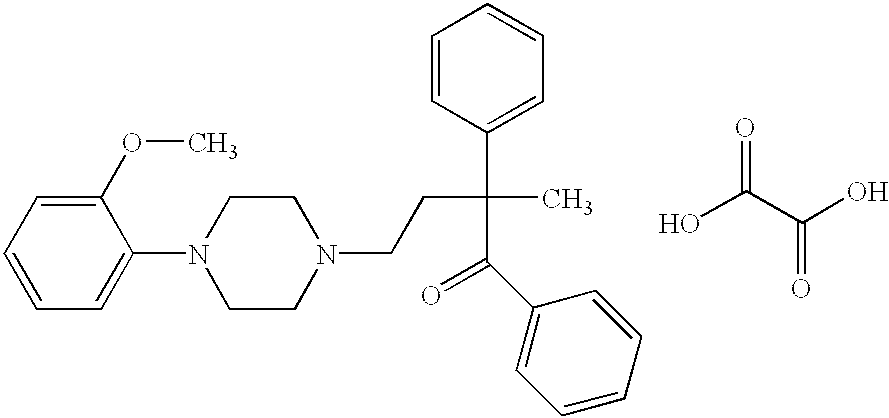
C1=CC=C(N2CCN(CCC(C(C3=CC=CC=C3)=O)(C)C3=CC=CC=C3)CC2)C(OC)=C1.OC(C(O)=O)=O
